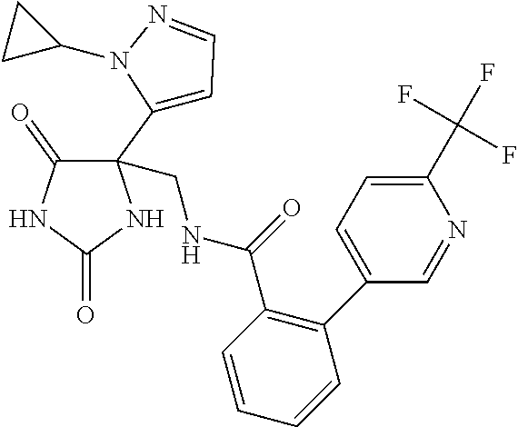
C1(=O)C(C2=CC=NN2C2CC2)(CNC(=O)C2=C(C3=CC=C(C(F)(F)F)N=C3)C=CC=C2)NC(=O)N1
